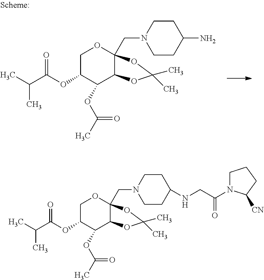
CC(C(OC1C(OC(=O)C)C2C(CN3CCC(N)CC3)(OC1)OC(C)(C)O2)=O)C.CC(C(OC1C(OC(=O)C)C2C(CN3CCC(NCC(=O)N4CCCC4[CN])CC3)(OC1)OC(C)(C)O2)=O)C
